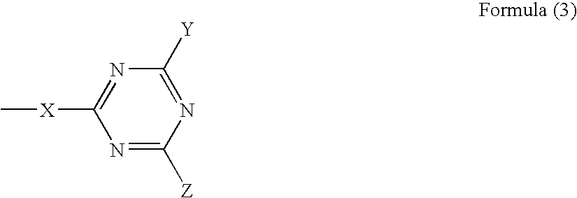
N1=C([Z])N=C([Y])N=C1[X]C
